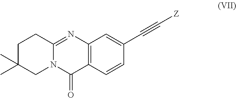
C12=C(C=CC(C#C[Z])=C1)C(=O)N1C(=N2)CCC(C)(C)C1
